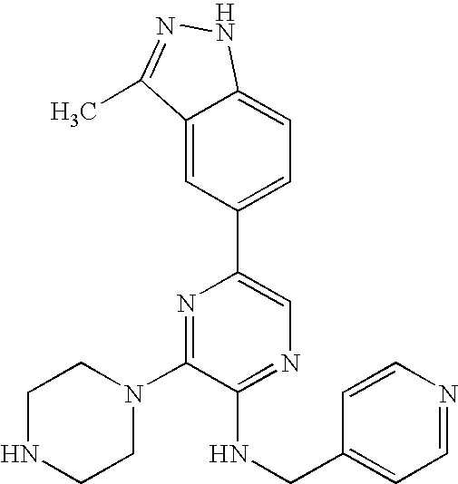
C1(N2CCNCC2)=NC(C2=CC=C3C(=C2)C(C)=NN3)=CN=C1NCC1=CC=NC=C1
